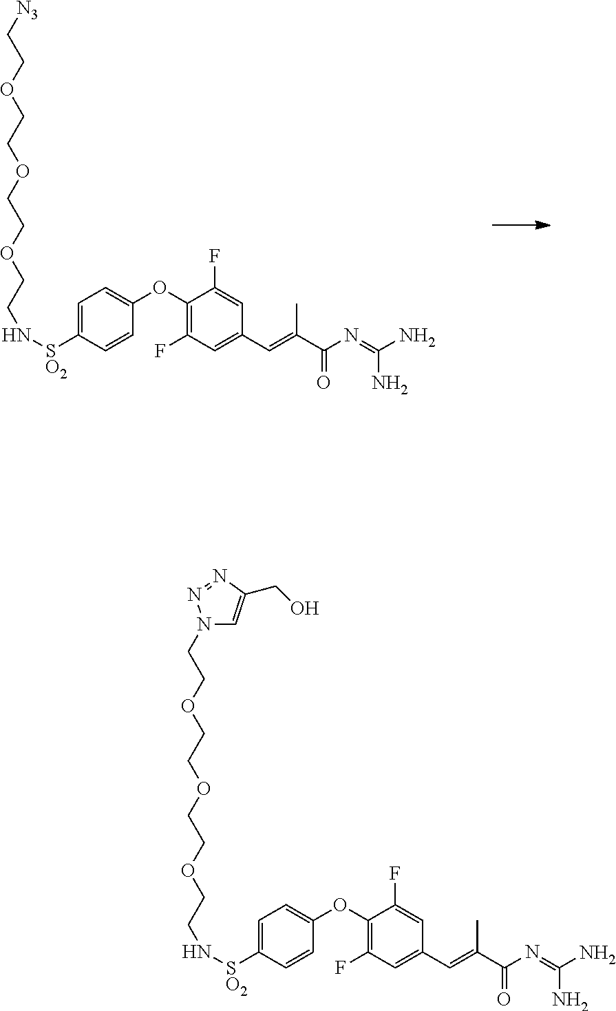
C1=C([SO2]NCCOCCOCCOCCN2C=C(CO)N=N2)C=CC(OC2=C(F)C=C(C=C(C(N=C(N)N)=O)C)C=C2F)=C1.C1=C([SO2]NCCOCCOCCOCC[N3])C=CC(OC2=C(F)C=C(C=C(C(=O)N=C(N)N)C)C=C2F)=C1
